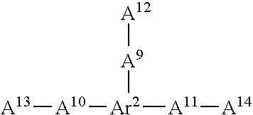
[A10]([Ar2]([A9][A12])[A11][A14])[A13]
